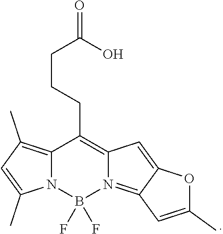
C12=C(C)C=C(C)N1B(F)(F)N1=C3C(=CC1=C2CCCC(=O)O)OC(C)=C3
